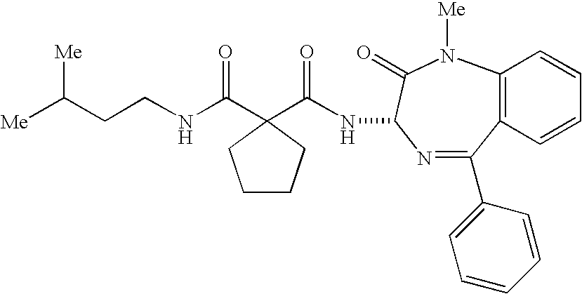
[Me]C(CCNC(C1(C(NC2N=C(C3=CC=CC=C3)C3=C(C=CC=C3)N([Me])C2=O)=O)CCCC1)=O)[Me]
